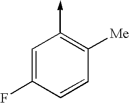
C1=C(F)C=CC([Me])=C1->C
